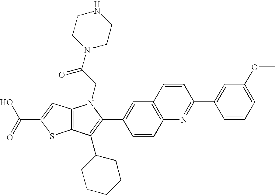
C(C1=CC2=C(S1)C(C1CCCCC1)=C(C1=CC3=C(C=C1)N=C(C1=CC(OC)=CC=C1)C=C3)N2CC(N1CCNCC1)=O)(=O)O
